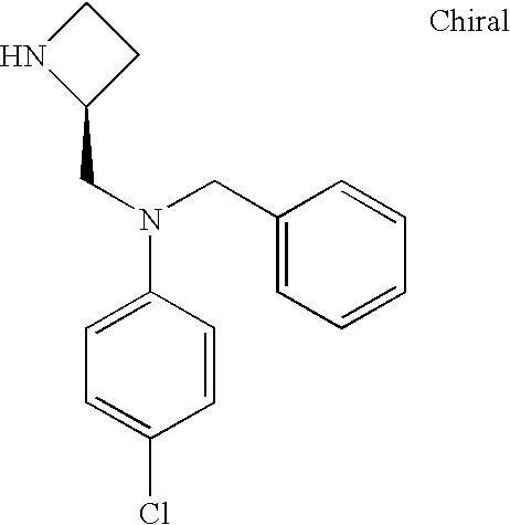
C1=C(Cl)C=CC(N(CC2CCN2)CC2=CC=CC=C2)=C1
